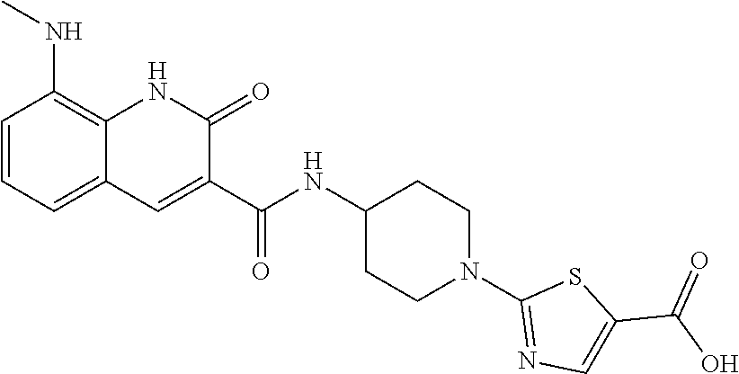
C(=O)(NC1CCN(C2=NC=C(C(O)=O)S2)CC1)C1=CC2=CC=CC(NC)=C2NC1=O
